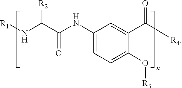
N(C(C(NC1=CC=C(O[R3])C(C([R4])=O)=C1)=O)[R2])[R1]
